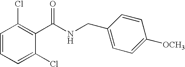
C1=CC=C(Cl)C(C(NCC2=CC=C([OCH3])C=C2)=O)=C1Cl
